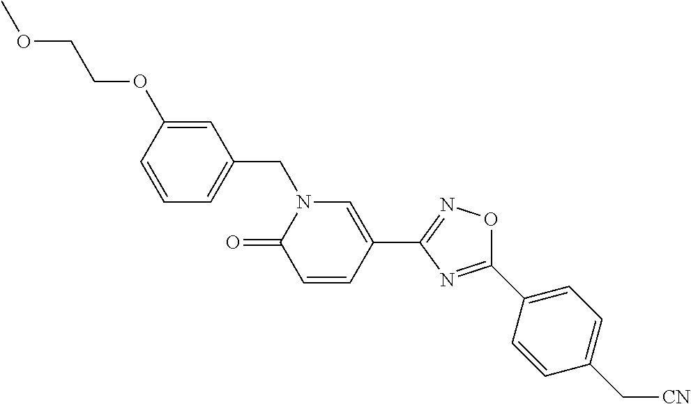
C1=CC(OCCOC)=CC(CN2C(=O)C=CC(C3=NOC(C4=CC=C(C[CN])C=C4)=N3)=C2)=C1
